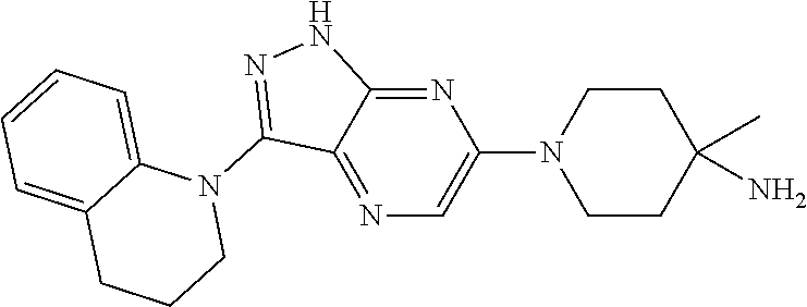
N1(C2=NNC3=NC(N4CCC(N)(C)CC4)=CN=C32)C2=CC=CC=C2CCC1
